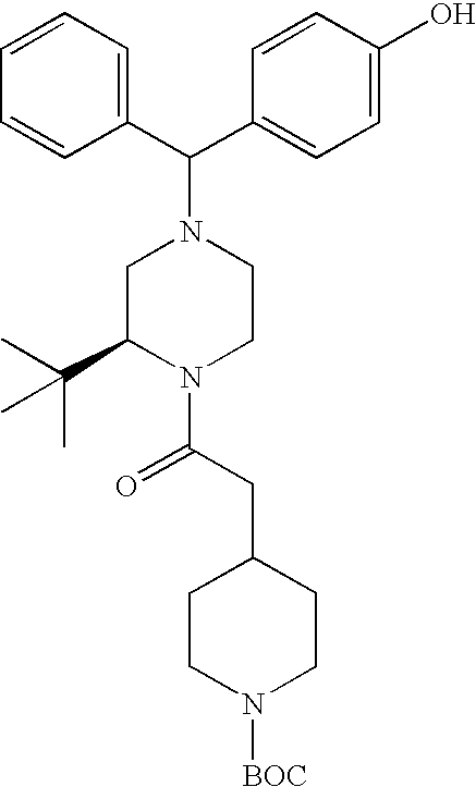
C1=CC=CC(C(N2CC(C(C)(C)C)N(C(CC3CCN([BOC])CC3)=O)CC2)C2=CC=C(O)C=C2)=C1
